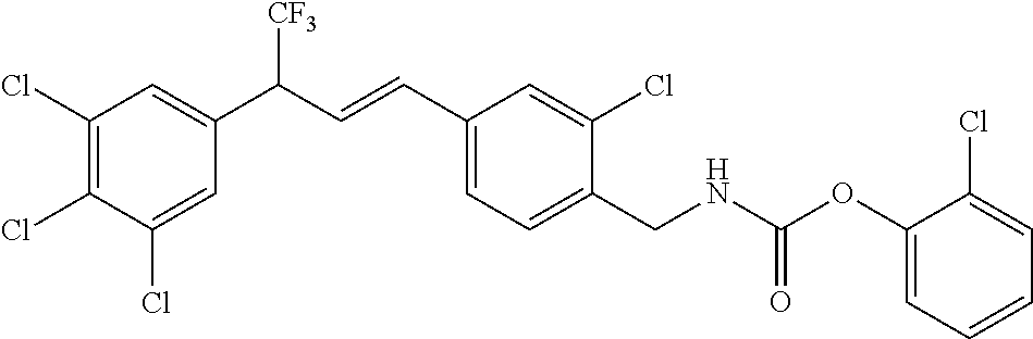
C1(Cl)=C(Cl)C(Cl)=CC(C([CF3])C=CC2=CC=C(CNC(OC3=CC=CC=C3Cl)=O)C(Cl)=C2)=C1
